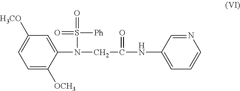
C1=C([OCH3])C(N(CC(NC2=CC=CN=C2)=O)S(=O)([Ph])=O)=CC([H3CO])=C1
